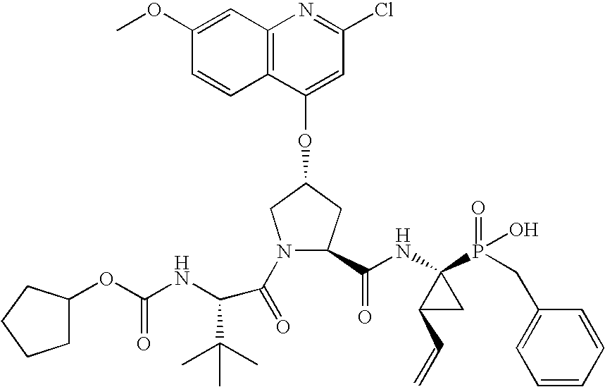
C12=C(C(OC3CN(C(=O)C(C(C)(C)C)NC(OC4CCCC4)=O)C(C(NC4(P(=O)(O)CC5=CC=CC=C5)C(C=C)C4)=O)C3)=CC(Cl)=N1)C=CC(OC)=C2
